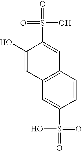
C1(O)=CC2=C(C=C1S(=O)(O)=O)C=CC(S(=O)(=O)O)=C2
